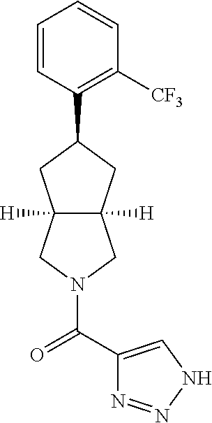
C1=CC(C2CC3([H])C([H])(C2)CN(C(=O)C2=CNN=N2)C3)=C([CF3])C=C1
